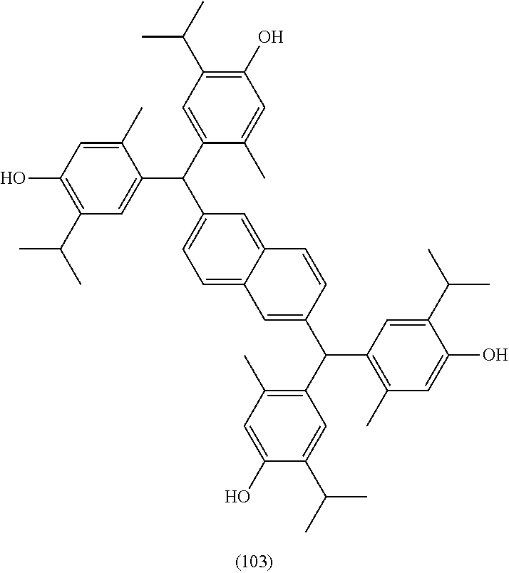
C1(O)=C(C(C)C)C=C(C(C2=CC=C3C(=C2)C=CC(C(C2=C(C)C=C(O)C(C(C)C)=C2)C2=C(C)C=C(O)C(C(C)C)=C2)=C3)C2=CC(C(C)C)=C(O)C=C2C)C(C)=C1
